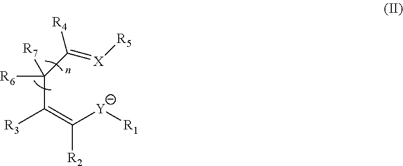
C(C(C(=C([R2])[Y][R1])[R3])([R6])[R7])(=[X][R5])[R4]
